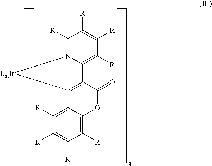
C1([R])=C2C(=C([R])C([R])=C1[R])OC(=O)C1=C2[LmIr]N2=C([R])C([R])=C([R])C([R])=C12
